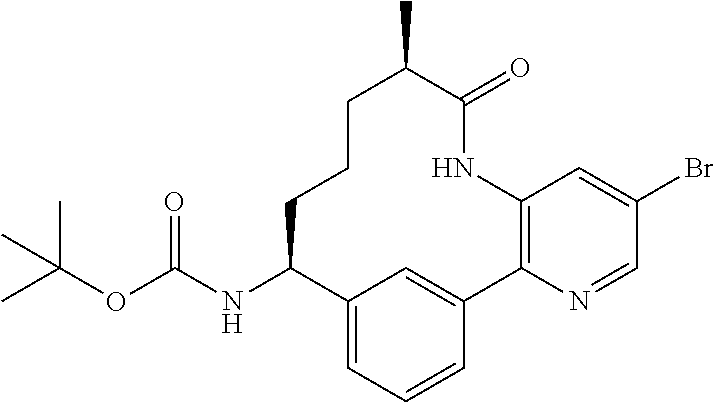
C12=CC=CC(=C1)C1=C(NC(=O)C(C)CCCC2NC(OC(C)(C)C)=O)C=C(Br)C=N1
